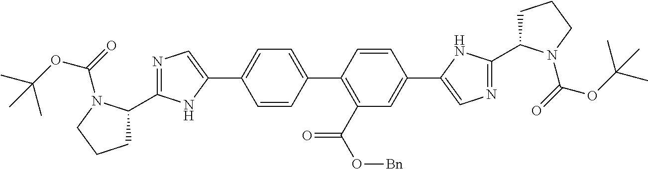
C1(C2=CN=C(C3CCCN3C(OC(C)(C)C)=O)N2)=CC=C(C2=C(C(O[Bn])=O)C=C(C3=CN=C(C4CCCN4C(=O)OC(C)(C)C)N3)C=C2)C=C1
